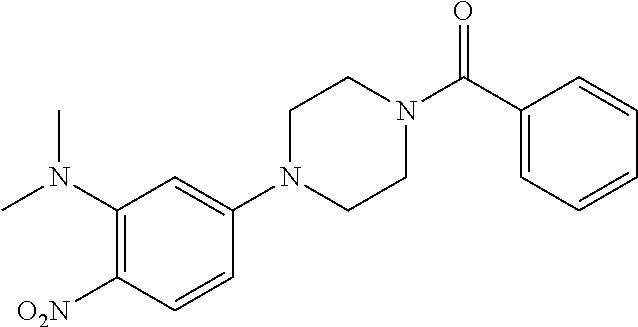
CN(C1=C([O2N])C=CC(N2CCN(C(C3=CC=CC=C3)=O)CC2)=C1)C
